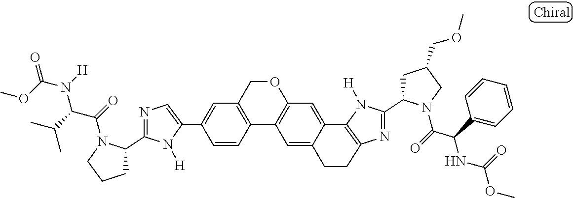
C1=C(C2=CC3=C(C4=C(C=C5C6=C(N=C(C7CC(COC)CN7C(=O)C(C7=CC=CC=C7)NC(=O)OC)N6[H])CCC5=C4)OC3)C=C2)N([H])C(C2CCCN2C(=O)C(C(C)C)N(C(OC)=O)[H])=N1
